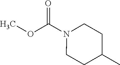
O(C(N1CCC(C)CC1)=O)C
